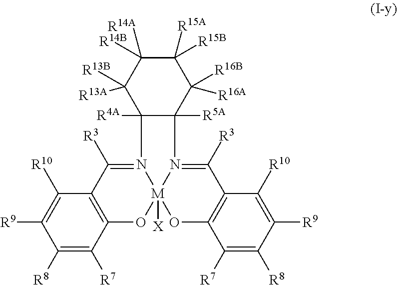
N12=C([R3])C3=C(O[M]14([X])OC1=C(C([R3])=N4C4([R5A])C2([R4A])C([R13B])([R13A])C([R14A])([R14B])C([R15B])([R15A])C4([R16B])[R16A])C([R10])=C([R9])C([R8])=C1[R7])C([R7])=C([R8])C([R9])=C3[R10]
